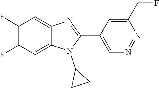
C1(F)=C(F)C=C2C(=C1)N=C(C1=CN=NC(CF)=C1)N2C1CC1
